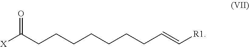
[X]C(CCCCCCCC=C[R1])=O
